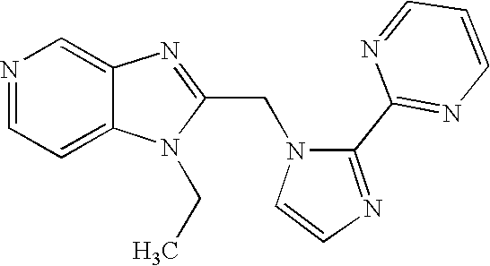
C12=CC=NC=C1N=C(CN1C=CN=C1C1=NC=CC=N1)N2CC
